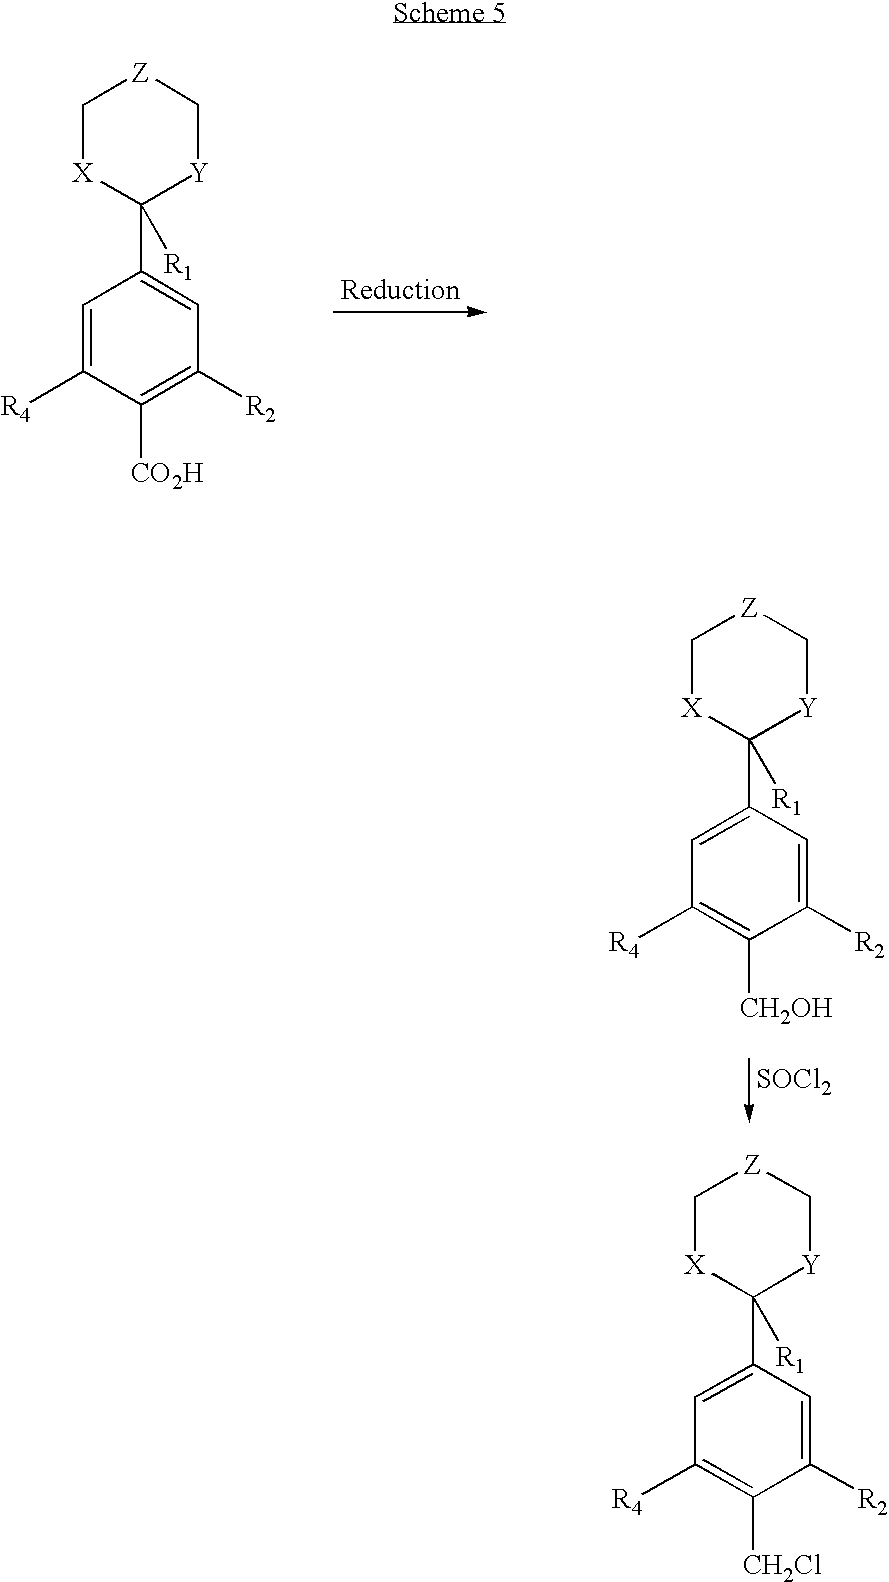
C1[X]C(C2=CC([R2])=C([CO2H])C([R4])=C2)([R1])[Y]C[Z]1.[SOCl2].C1[X]C(C2=CC([R4])=C([CH2OH])C([R2])=C2)([R1])[Y]C[Z]1.C1[X]C(C2=CC([R4])=C([CH2Cl])C([R2])=C2)([R1])[Y]C[Z]1
